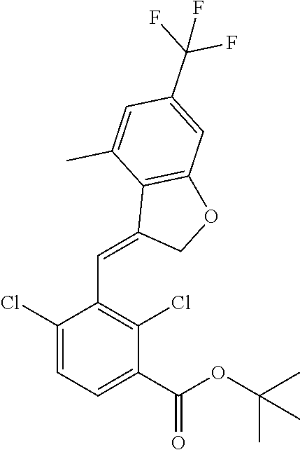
C1(C(OC(C)(C)C)=O)=CC=C(Cl)C(C=C2C3=C(OC2)C=C(C(F)(F)F)C=C3C)=C1Cl
